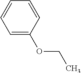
C1=C(OCC)C=CC=C1
